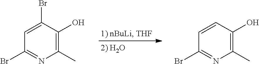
C1=C(Br)C(O)=C(C)N=C1Br.C1=CC(O)=C(C)N=C1Br
